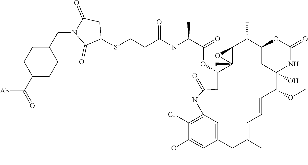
C1(CN2C(=O)C(SCCC(N(C(C(=O)OC3CC(=O)N(C)C4=C(Cl)C(OC)=CC(=C4)CC(C)=CC=CC(OC)C4(O)CC(C(C)C5C3(C)O5)OC(=O)N4)C)C)=O)CC2=O)CCC(C(=O)[Ab])CC1
